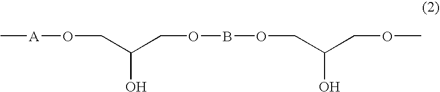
C(COBOCC(COC)O)(O)CO[A]C
